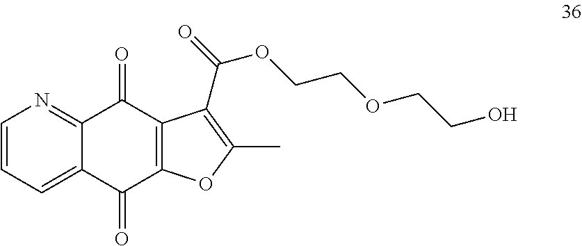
C1=CC=C2C(=N1)C(=O)C1=C(C2=O)OC(C)=C1C(=O)OCCOCCO
